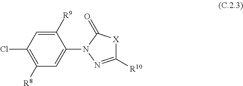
C1([R9])=CC(Cl)=C([R8])C=C1N1C(=O)[X]C([R10])=N1
